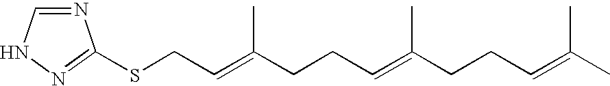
S(CC=C(CCC=C(CCC=C(C)C)C)C)C1=NNC=N1
